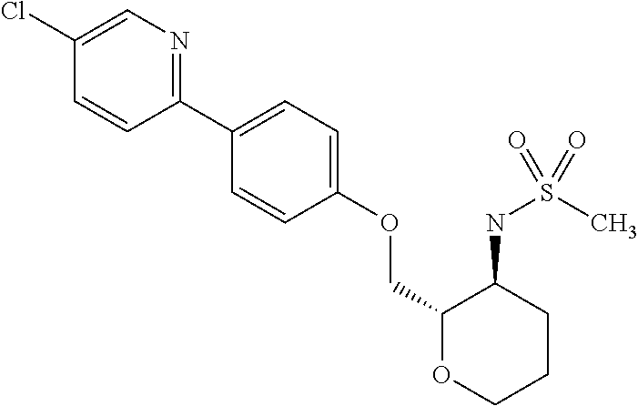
C1(Cl)=CN=C(C2=CC=C(OCC3OCCCC3NS(C)(=O)=O)C=C2)C=C1
